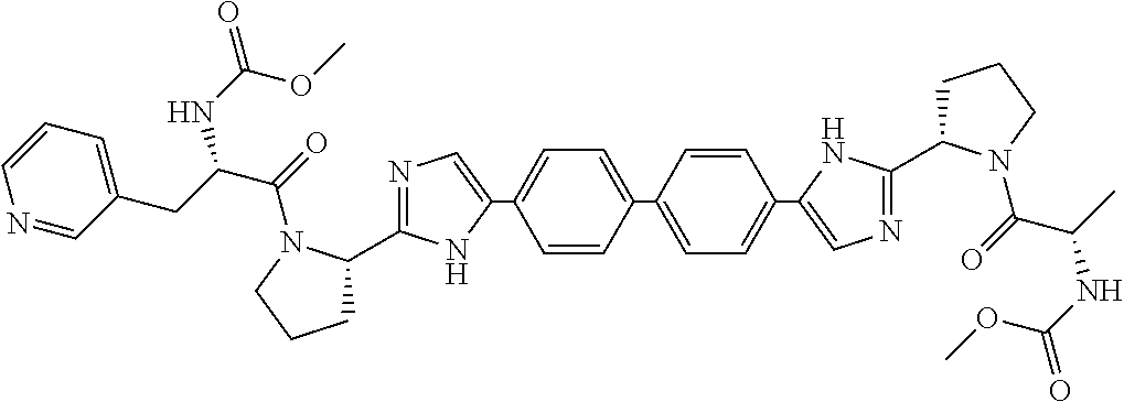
C1=CC(C2=CC=C(C3=CN=C(C4CCCN4C(=O)C(CC4=CC=CN=C4)NC(=O)OC)N3)C=C2)=CC=C1C1=CN=C(C2CCCN2C(=O)C(C)NC(OC)=O)N1
